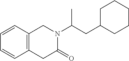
C1=CC2=C(C=C1)CN(C(CC1CCCCC1)C)C(=O)C2
